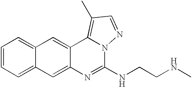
C1=CC=C2C(=C1)C=C1C(=C2)N=C(NCCNC)N2C1=C(C)C=N2
